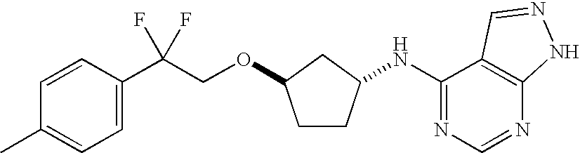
C1=CC(C(COC2CCC(NC3=NC=NC4=C3C=NN4)C2)(F)F)=CC=C1C
